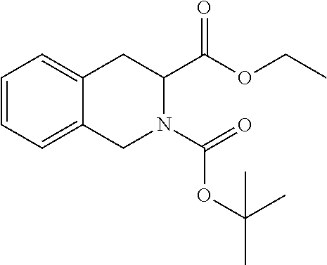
C1=CC=C2C(=C1)CC(C(OCC)=O)N(C(=O)OC(C)(C)C)C2
